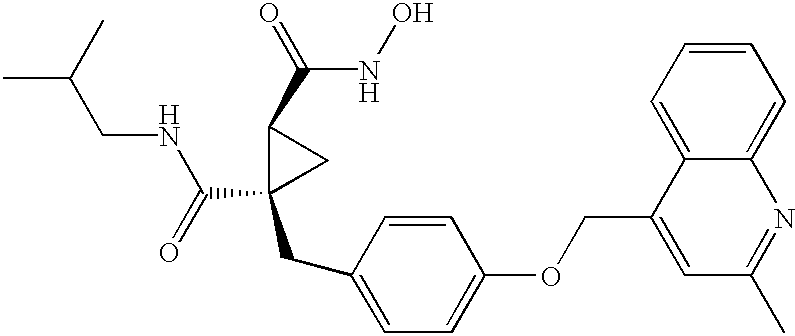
O=C(NCC(C)C)C1(CC2=CC=C(OCC3=CC(C)=NC4=CC=CC=C34)C=C2)CC1C(=O)NO
